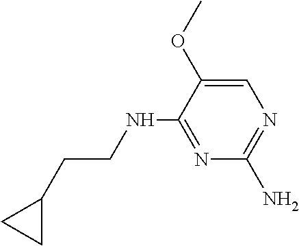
N1=C(NCCC2CC2)C(OC)=CN=C1N
